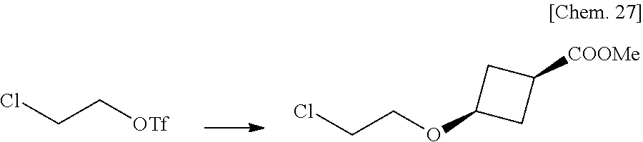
ClCC[OTf].ClCCOC1CC([COOMe])C1
